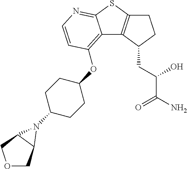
C12=C(C(CC(C(N)=O)O)CC1)C1=C(OC3CCC(N4C5COCC54)CC3)C=CN=C1S2
